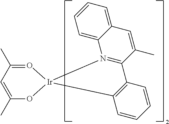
C1=C(C)C2=N(C3=CC=CC=C13)[Ir]1(C3=C2C=CC=C3)O=C(C)C=C(C)O1
